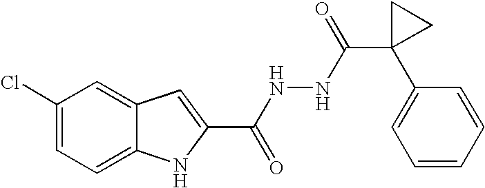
C12=CC=C(Cl)C=C1C=C(C(NNC(C1(C3=CC=CC=C3)CC1)=O)=O)N2
